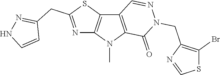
C12=C(N(C)C3=C1C=NN(CC1=C(Br)SC=N1)C3=O)N=C(CC1=NNC=C1)S2
